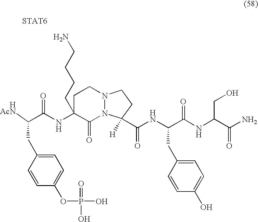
[STAT6].C(NC1(CCCCN)CCN2N(C1=O)C([H])(C(NC(C(NC(C(N)=O)CO)=O)CC1=CC=C(O)C=C1)=O)CC2)(=O)C(CC1=CC=C(OP(=O)(O)O)C=C1)[HAcN]
